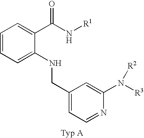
C1=CC=C(NCC2=CC=NC(N([R3])[R2])=C2)C(C(N[R1])=O)=C1
